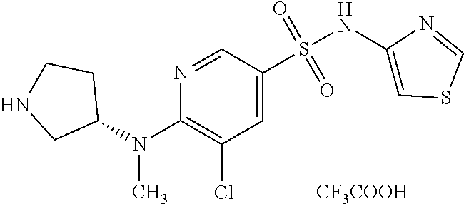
C1=C(S(NC2=CSC=N2)(=O)=O)C=NC(N(C2CCNC2)C)=C1Cl.[CF3COOH]
